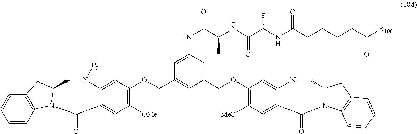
C1(OCC2=CC(NC(C(NC(C(NC(CCCCC([R100])=O)=O)C)=O)C)=O)=CC(COC3=C([OMe])C=C4C(=C3)N([P3])CC3N(C4=O)C4=C(C=CC=C4)C3)=C2)=C([MeO])C=C2C(=C1)N=CC1N(C3=C(C1)C=CC=C3)C2=O
